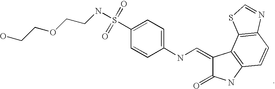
OCCOCCNS(C1=CC=C(NC=C2C(=O)NC3=C2C2=C(C=C3)N=CS2)C=C1)(=O)=O
